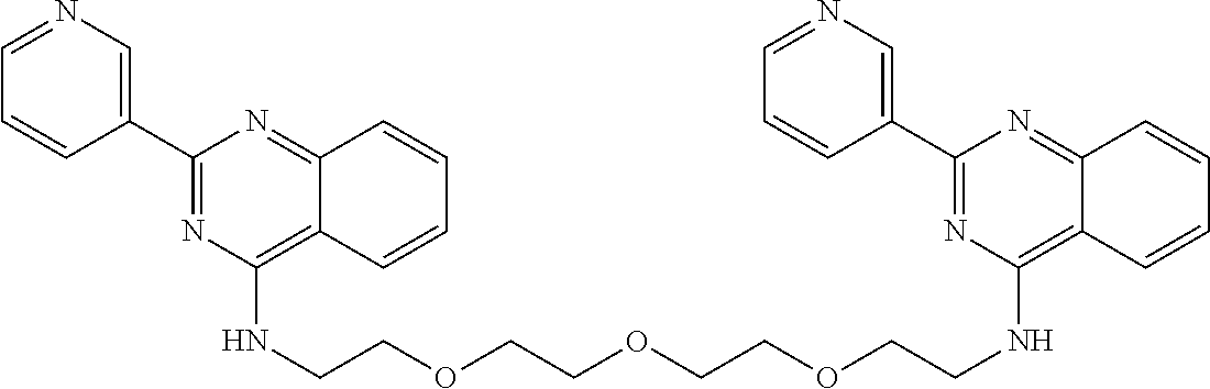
C1(C2=NC(NCCOCCOCCOCCNC3=C4C(=NC(C5=CN=CC=C5)=N3)C=CC=C4)=C3C(=N2)C=CC=C3)=CN=CC=C1
